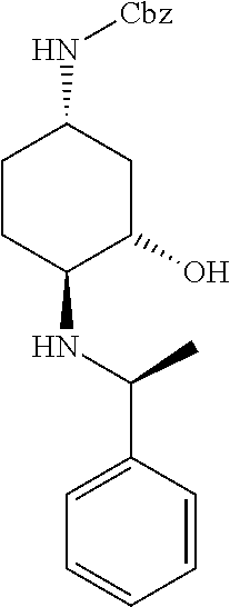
N(C1C(O)CC(N[Cbz])CC1)C(C)C1=CC=CC=C1
